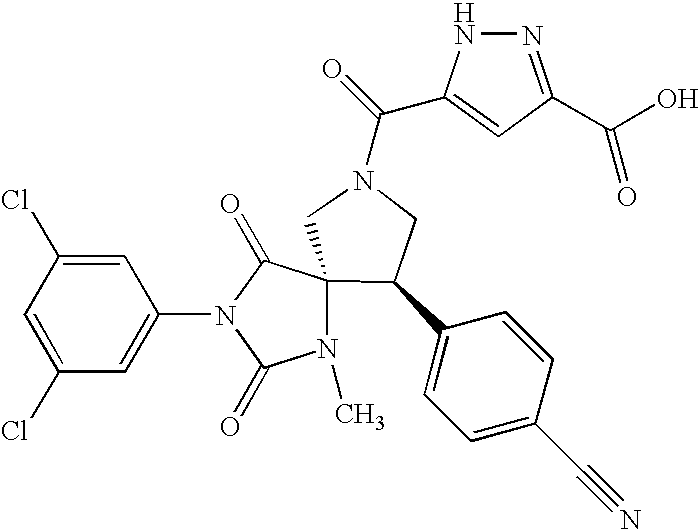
ClC1=CC(N2C(=O)C3(CN(C(=O)C4=CC(C(O)=O)=NN4)CC3C3=CC=C(C#N)C=C3)N(C)C2=O)=CC(Cl)=C1
